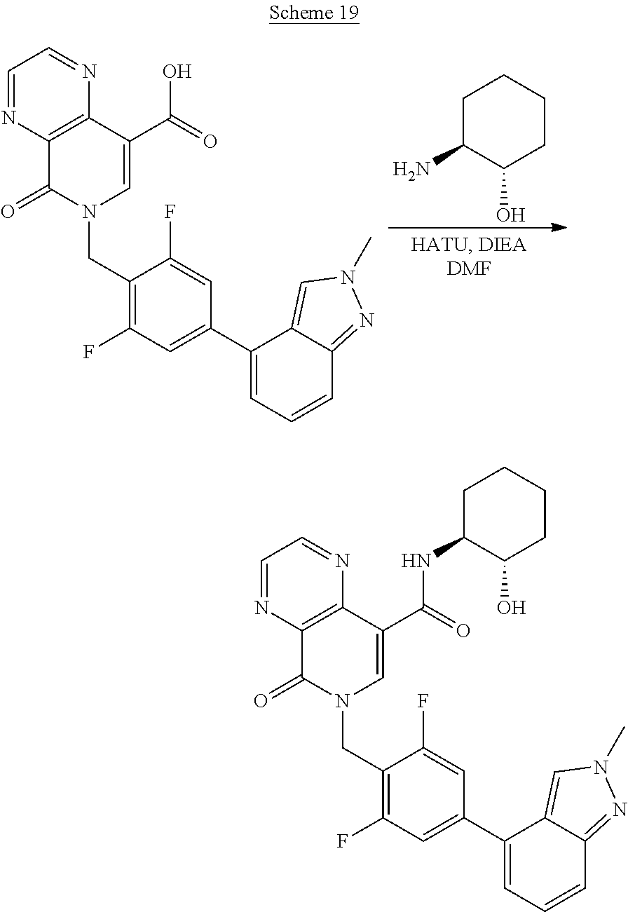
C1C(N)C(O)CCC1.C1(C(=O)O)=CN(CC2=C(F)C=C(C3=CC=CC4=NN(C)C=C34)C=C2F)C(=O)C2=C1N=CC=N2.C1(C(=O)NC2C(O)CCCC2)=CN(CC2=C(F)C=C(C3=CC=CC4=NN(C)C=C34)C=C2F)C(=O)C2=C1N=CC=N2
